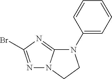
N1=C(Br)N=C2N1CCN2C1=CC=CC=C1
